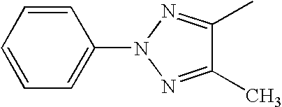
C1=C(N2N=C(C)C(C)=N2)C=CC=C1
